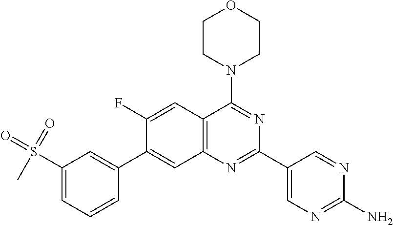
C1(S(=O)(=O)C)=CC=CC(C2=CC3=C(C=C2F)C(N2CCOCC2)=NC(C2=CN=C(N)N=C2)=N3)=C1
